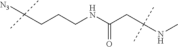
C(CCNC(CC(NC)(C)C)=O)C([N3])(C)C
